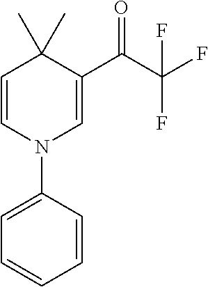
C1=CN(C2=CC=CC=C2)C=C(C(C(F)(F)F)=O)C1(C)C
